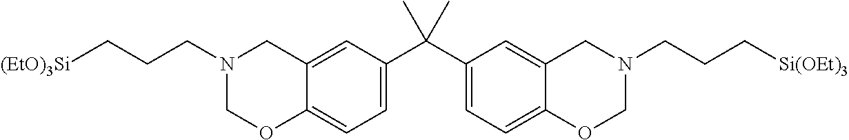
C(C1=CC=C2C(=C1)CN(CCC[(EtO)3Si])CO2)(C1=CC=C2C(=C1)CN(CCC[Si(OEt)3])CO2)(C)C
